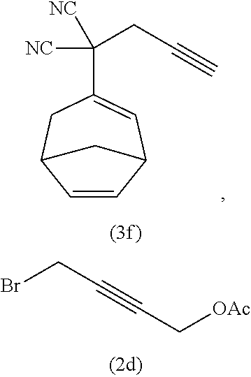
C1(C(CC#C)([NC])[NC])=CC2C=CC(C1)C2.BrCC#CC[OAc]
